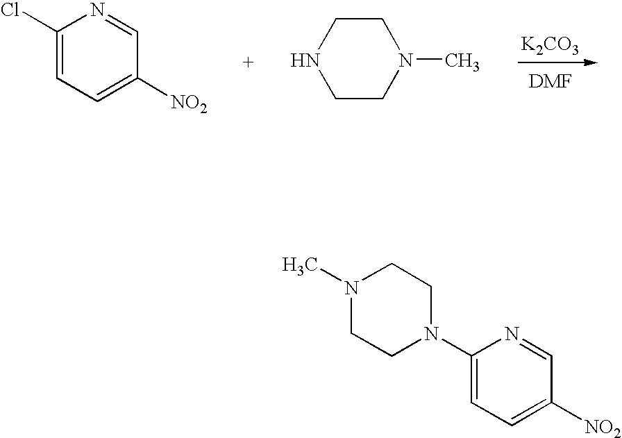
ClC1=CC=C([NO2])C=N1.C1CN(C)CCN1.[K2CO3].N1(C2=CC=C([NO2])C=N2)CCN(C)CC1
